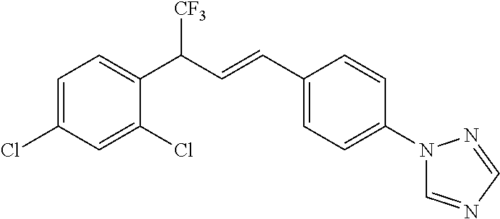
C1=C(Cl)C=C(Cl)C(C([CF3])C=CC2=CC=C(N3C=NC=N3)C=C2)=C1
